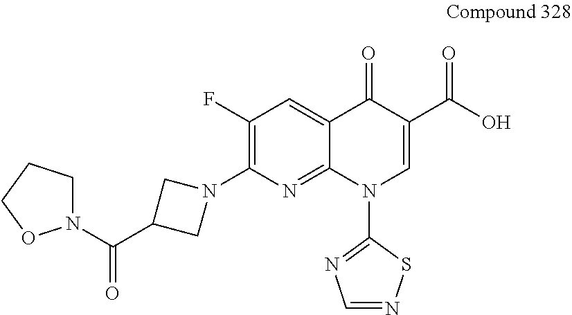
C1(N2CC(C(N3CCCO3)=O)C2)=C(F)C=C2C(=N1)N(C1=NC=NS1)C=C(C(O)=O)C2=O
